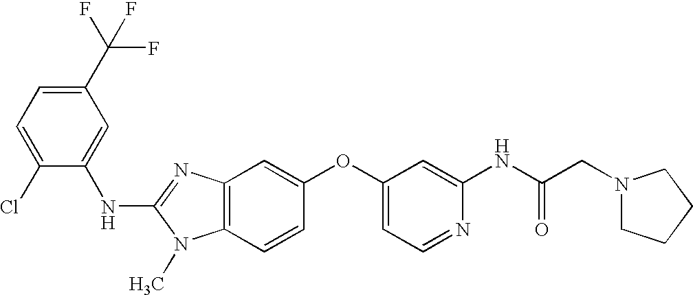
C1(C(F)(F)F)=CC=C(Cl)C(NC2=NC3=C(N2C)C=CC(OC2=CC=NC(NC(CN4CCCC4)=O)=C2)=C3)=C1
